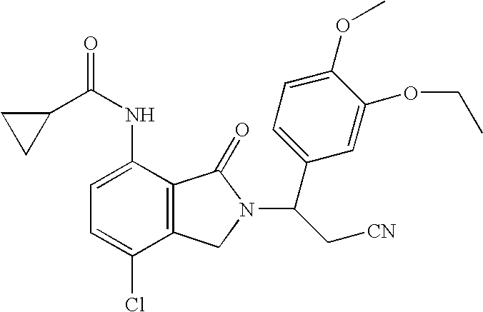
C1=C(NC(=O)C2CC2)C2=C(C(Cl)=C1)CN(C(C1=CC=C(OC)C(OCC)=C1)C[CN])C2=O
